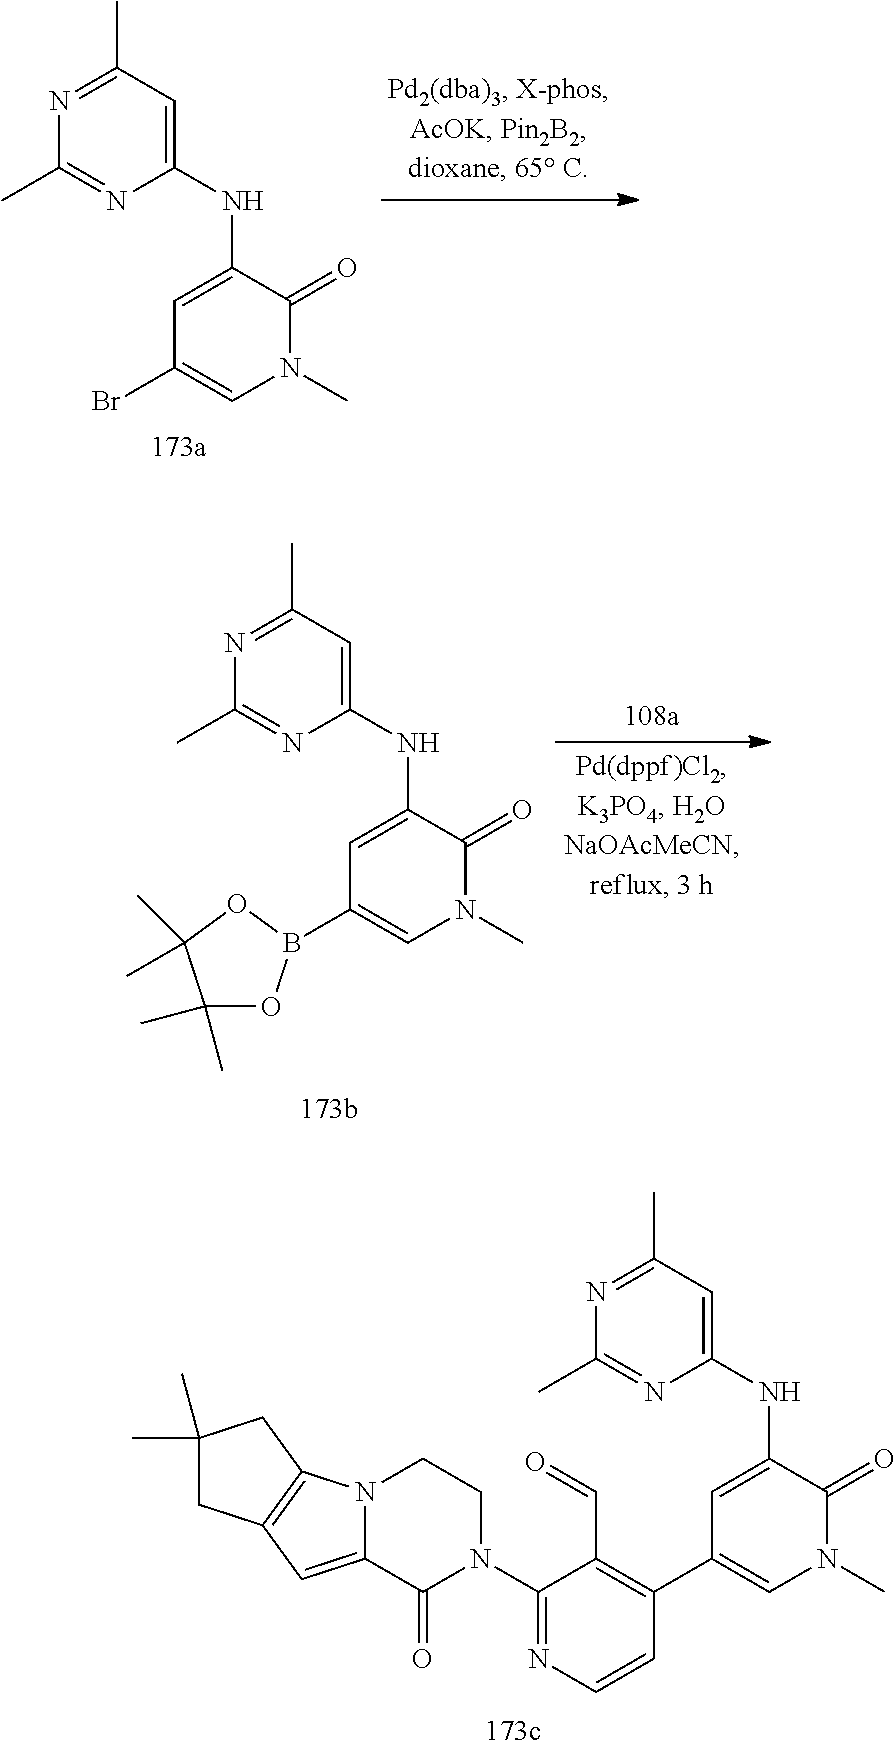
C1(NC2=CC(Br)=CN(C)C2=O)=CC(C)=NC(C)=N1.C1(NC2=CC(B3OC(C)(C)C(C)(C)O3)=CN(C)C2=O)=CC(C)=NC(C)=N1.C1(NC2=CC(C3=C(C=O)C(N4CCN5C(=CC6=C5CC(C)(C)C6)C4=O)=NC=C3)=CN(C)C2=O)=CC(C)=NC(C)=N1
